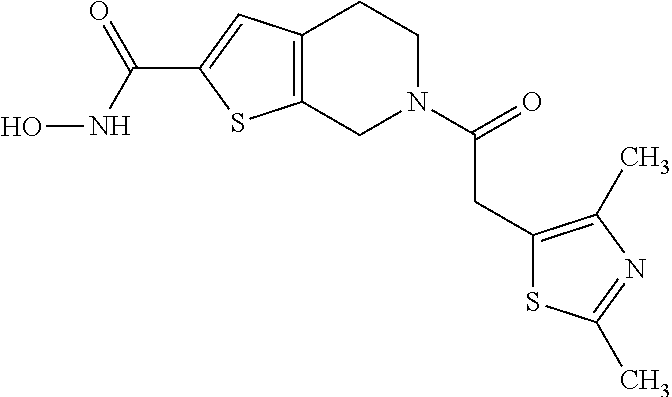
C12=C(CN(C(=O)CC3=C(C)N=C(C)S3)CC1)SC(C(NO)=O)=C2
